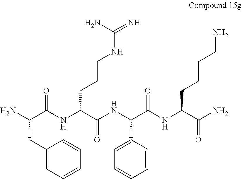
NC(C(NC(C(NC(C(NC(C(N)=O)CCCCN)=O)C1=CC=CC=C1)=O)CCCNC(N)=N)=O)CC1=CC=CC=C1
